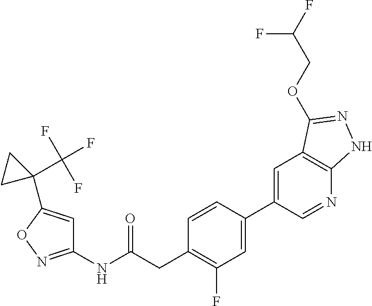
C1(NC(CC2=C(F)C=C(C3=CC4=C(N=C3)NN=C4OCC(F)F)C=C2)=O)=NOC(C2(C(F)(F)F)CC2)=C1
